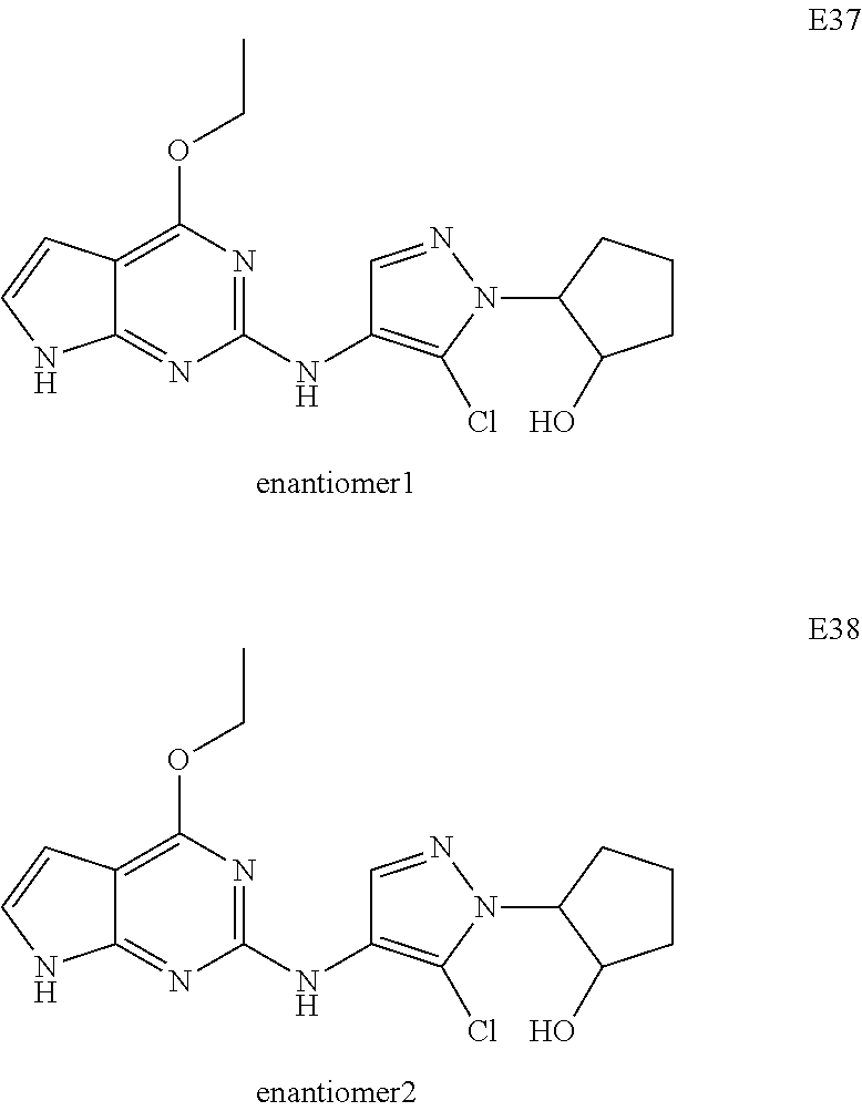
C12=C(OCC)N=C(NC3=C(Cl)N(C4C(O)CCC4)N=C3)N=C1NC=C2.C12=C(OCC)N=C(NC3=C(Cl)N(C4C(O)CCC4)N=C3)N=C1NC=C2
